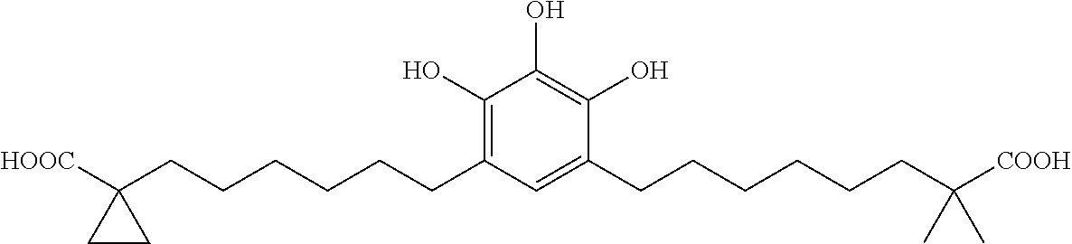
C1(O)=C(CCCCCCC2([HOOC])CC2)C=C(CCCCCCC([COOH])(C)C)C(O)=C1O
